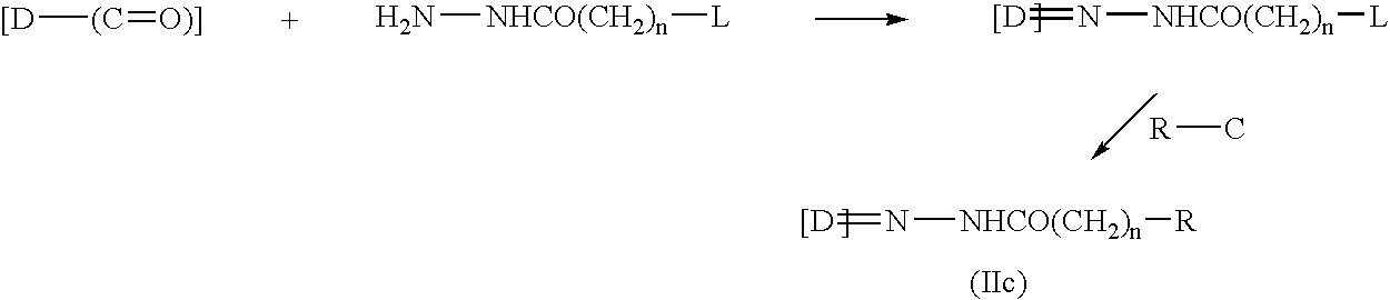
[[D]=N[NHCO(CH2)n][L].[[D]=N[NHCO(CH2)n][R].[[D][(C]=[O)]].N[NHCO(CH2)n][L].[R]C
